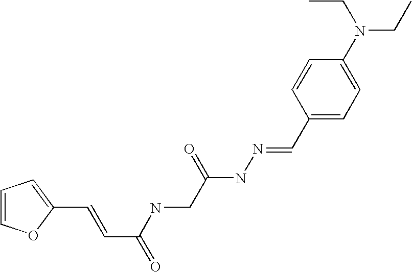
C1=COC(C=CC(=O)NCC(NN=CC2=CC=C(N(CC)CC)C=C2)=O)=C1
